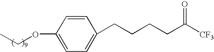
C1=CC(OCC)=CC=C1CCCCC([CF3])=O
